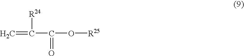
C=C(C(O[R25])=O)[R24]
